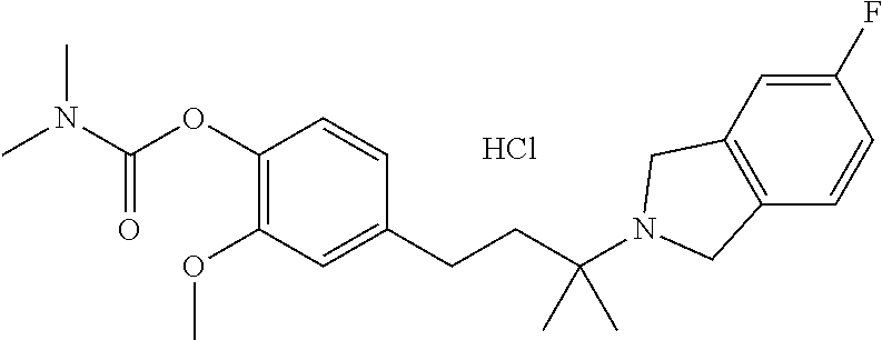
C1(OC(N(C)C)=O)=C(OC)C=C(CCC(N2CC3=C(C=CC(F)=C3)C2)(C)C)C=C1.Cl
